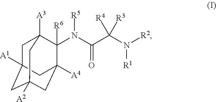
C1C2([A1])CC3([A2])CC([A4])(C(N(C(C(N([R2])[R1])([R3])[R4])=O)[R5])([R6])C1([A3])C3)C2
